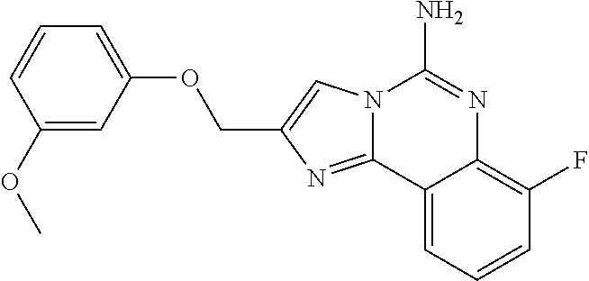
C12=NC(COC3=CC=CC(OC)=C3)=CN1C(N)=NC1=C(F)C=CC=C21
